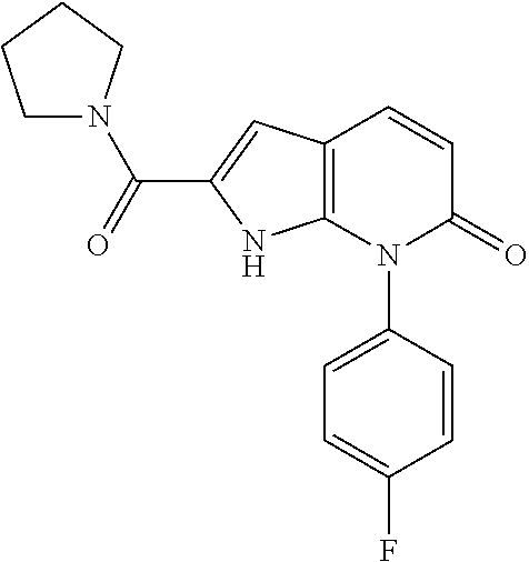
C1=CC(N2C(=O)C=CC3=C2NC(C(=O)N2CCCC2)=C3)=CC=C1F
